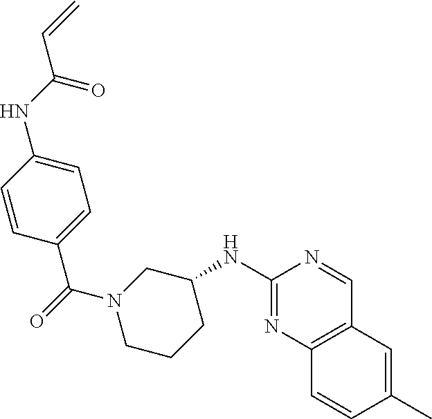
C1=CC(C(=O)N2CCCC(NC3=NC4=C(C=N3)C=C(C)C=C4)C2)=CC=C1NC(C=C)=O
